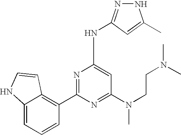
C1(C2=NC(NC3=NNC(C)=C3)=CC(N(C)CCN(C)C)=N2)=C2C(=CC=C1)NC=C2
